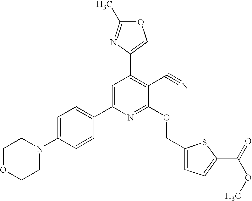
C1=C(N2CCOCC2)C=CC(C2=CC(C3=COC(C)=N3)=C(C#N)C(OCC3=CC=C(C(=O)OC)S3)=N2)=C1
